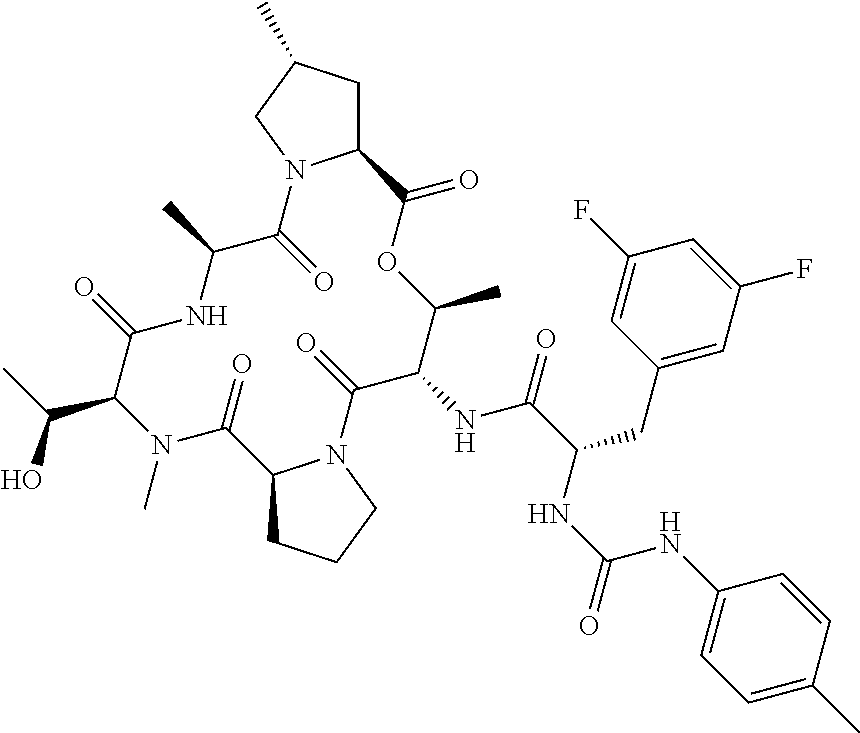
C12CCCN1C(=O)C(NC(=O)C(CC1=CC(F)=CC(F)=C1)NC(NC1=CC=C(C)C=C1)=O)C(C)OC(=O)C1CC(C)CN1C(=O)C(C)NC(=O)C(C(O)C)N(C)C2=O
